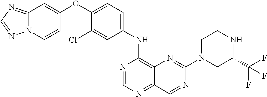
C1=NC(NC2=CC=C(OC3=CC4=NC=NN4C=C3)C(Cl)=C2)=C2N=C(N3CC(C(F)(F)F)NCC3)N=CC2=N1
